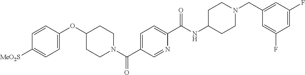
C1=C(OC2CCN(C(C3=CC=C(C(NC4CCN(CC5=CC(F)=CC(F)=C5)CC4)=O)N=C3)=O)CC2)C=CC([MeO2S])=C1
